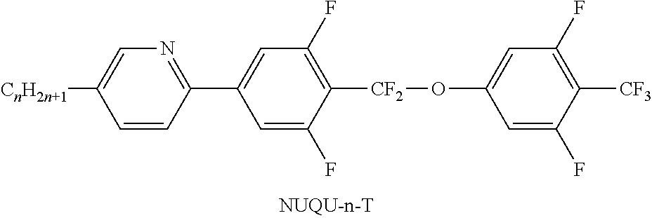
C1([CnH2n+1])=CN=C(C2=CC(F)=C([CF2]OC3=CC(F)=C([CF3])C(F)=C3)C(F)=C2)C=C1
